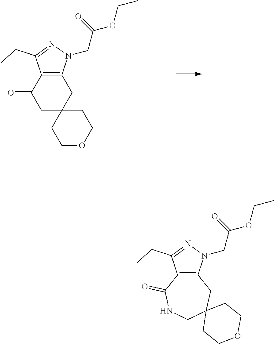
C1C2(CC3=C(C1=O)C(CC)=NN3CC(OCC)=O)CCOCC2.C12=C(C(CC)=NN1CC(OCC)=O)C(=O)NCC1(C2)CCOCC1
